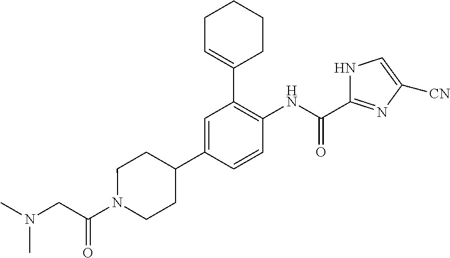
CN(CC(N1CCC(C2=CC(C3=CCCCC3)=C(NC(C3=NC([CN])=CN3)=O)C=C2)CC1)=O)C
